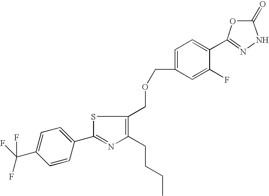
C1=C(COCC2=C(CCCC)N=C(C3=CC=C(C(F)(F)F)C=C3)S2)C=C(F)C(C2=NNC(=O)O2)=C1
